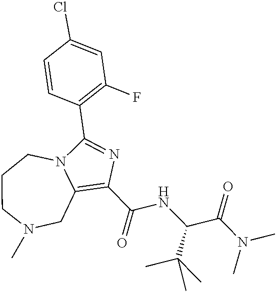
C1(C(NC(C(C)(C)C)C(=O)N(C)C)=O)=C2CN(C)CCCN2C(C2=C(F)C=C(Cl)C=C2)=N1
